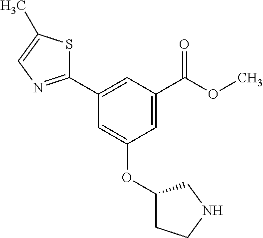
C1=C(C(OC)=O)C=C(C2=NC=C(C)S2)C=C1OC1CCNC1
